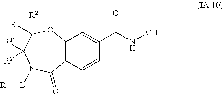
O1C([R2])([R1])C([R1])([R2])N([L][R])C(=O)C2=C1C=C(C(N[OH])=O)C=C2
